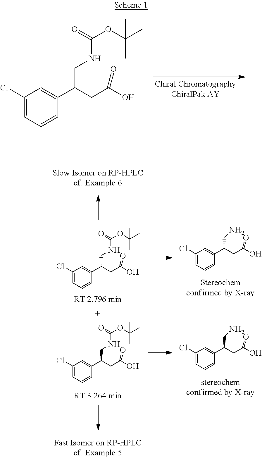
C1(Cl)=CC=CC(C(CC(O)=O)CNC(OC(C)(C)C)=O)=C1.C1(Cl)=CC=CC(C(CC(O)=O)CNC(OC(C)(C)C)=O)=C1.C1(Cl)=CC=CC(C(CC(O)=O)CNC(OC(C)(C)C)=O)=C1.C1(Cl)=CC=CC(C(CC(O)=O)CN)=C1.C1(Cl)=CC=CC(C(CC(O)=O)CN)=C1
